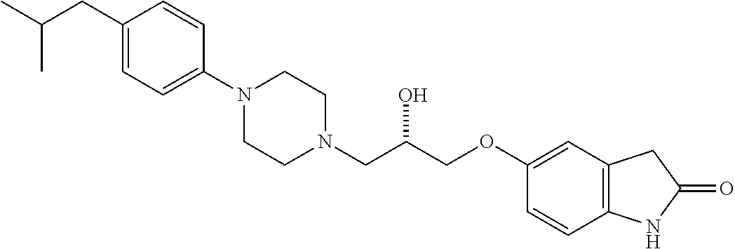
C1(CC(C)C)=CC=C(N2CCN(CC(COC3=CC4=C(C=C3)NC(=O)C4)O)CC2)C=C1
